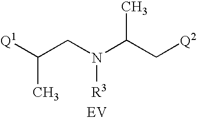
C(CN(C(C[Q2])C)[R3])([Q1])C.[EV]
